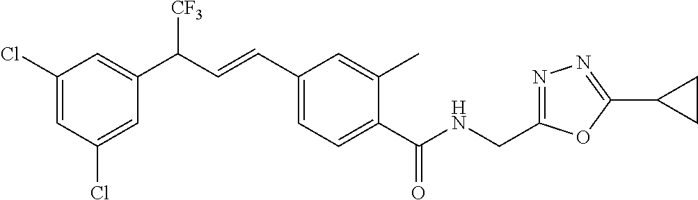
C1(Cl)=CC(C(C=CC2=CC=C(C(NCC3=NN=C(C4CC4)O3)=O)C(C)=C2)[CF3])=CC(Cl)=C1
